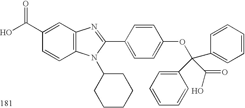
OC(C1=CC2=C(C=C1)N(C1CCCCC1)C(C1=CC=C(OC(C3=CC=CC=C3)(C3=CC=CC=C3)C(=O)O)C=C1)=N2)=O
